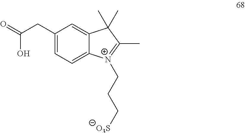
C1(CC(=O)O)=CC=C2C(=C1)C(C)(C)C(C)=[N+]2CCC[O3S]
